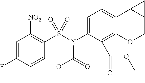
C1=C(N(S(C2=C([NO2])C=C(F)C=C2)(=O)=O)C(=O)OC)C(C(OC)=O)=C2C(=C1)C1C(CO2)C1
